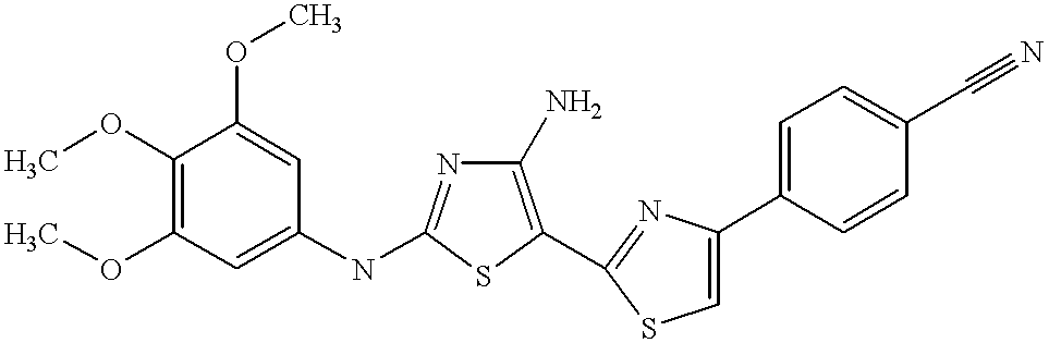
COC1=C(OC)C=C(NC2=NC(N)=C(C3=NC(C4=CC=C(C#N)C=C4)=CS3)S2)C=C1OC
